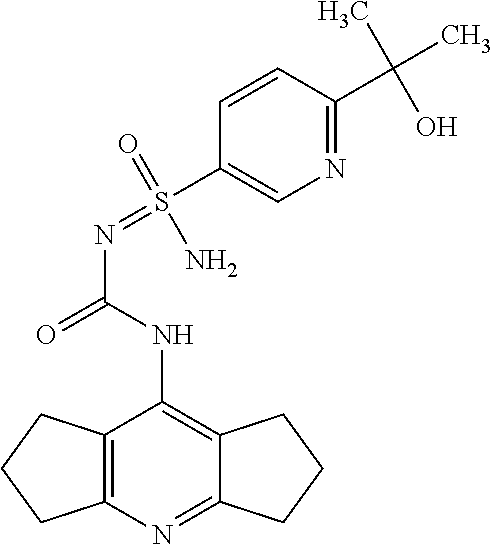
N(C(NC1=C2C(=NC3=C1CCC3)CCC2)=O)=S(C1=CN=C(C(C)(C)O)C=C1)(=O)N
